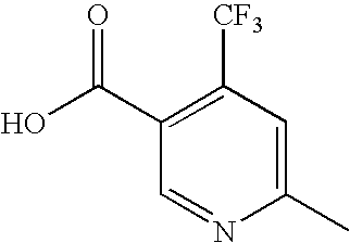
C1(C(O)=O)=C([CF3])C=C(C)N=C1
